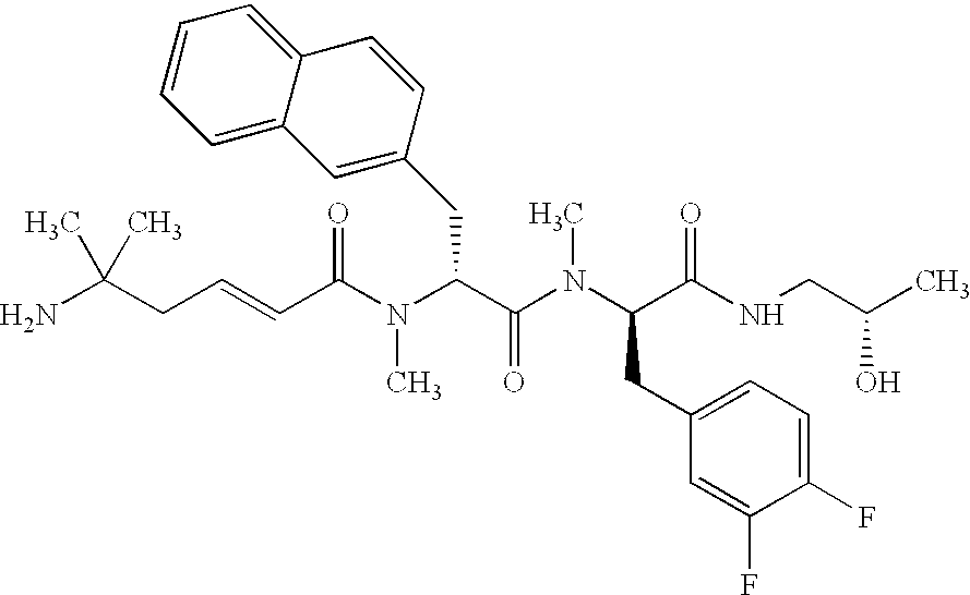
NC(CC=CC(N(C(C(N(C(C(NCC(C)O)=O)CC1=CC=C(F)C(F)=C1)C)=O)CC1=CC2=CC=CC=C2C=C1)C)=O)(C)C
